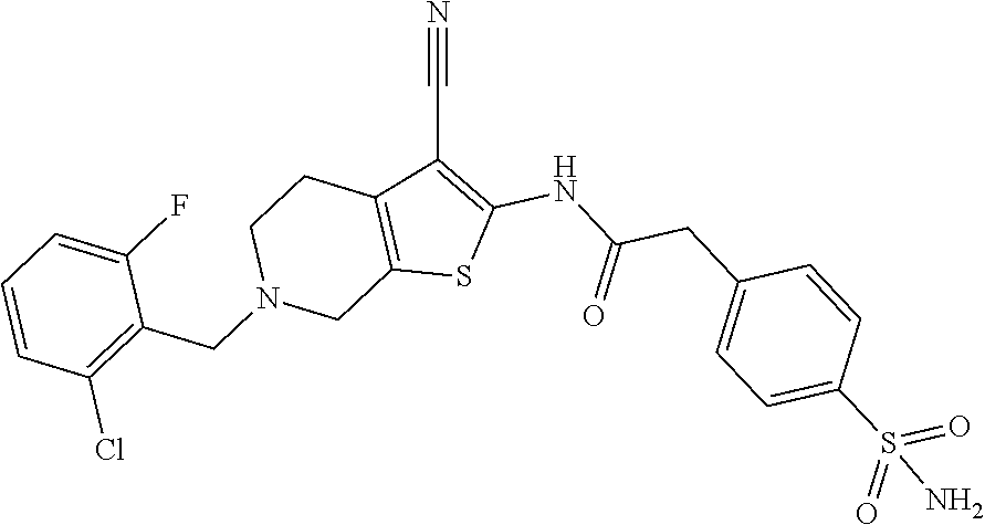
C12=C(C(C#N)=C(NC(CC3=CC=C(S(=O)(=O)N)C=C3)=O)S1)CCN(CC1=C(Cl)C=CC=C1F)C2
